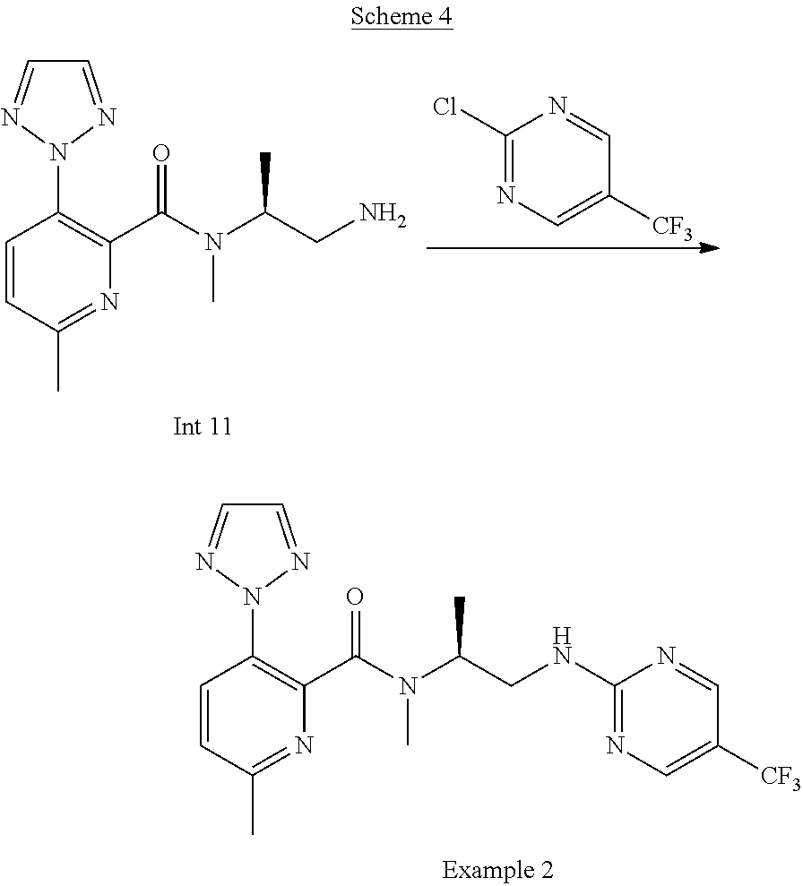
C1=NN(C2=C(C(N(C(CNC3=NC=C([CF3])C=N3)C)C)=O)N=C(C)C=C2)N=C1.C1=NN(C2=C(C(N(C(CN)C)C)=O)N=C(C)C=C2)N=C1.C1(Cl)=NC=C([CF3])C=N1
